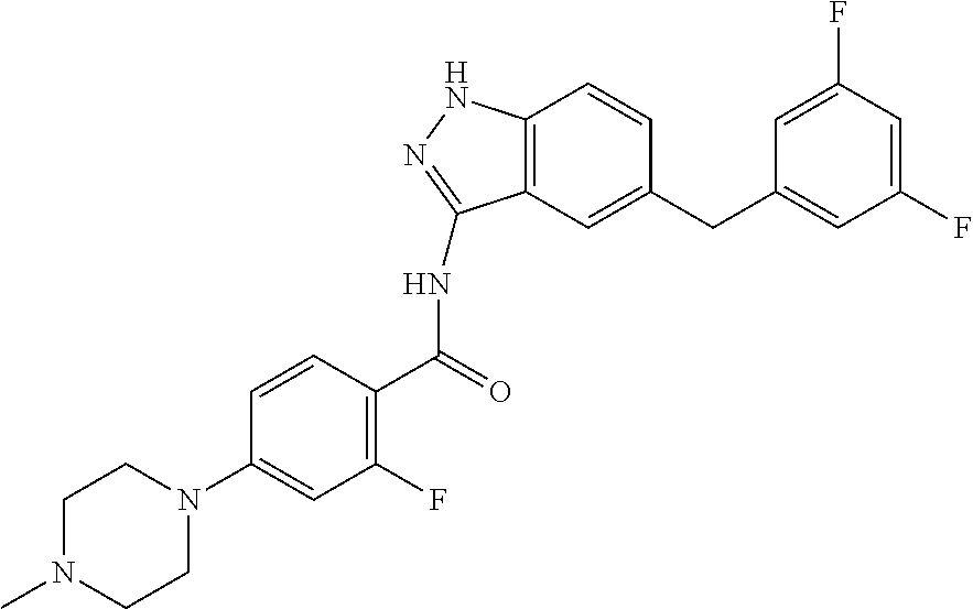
C1(N2CCN(C)CC2)=CC(F)=C(C(=O)NC2=NNC3=C2C=C(CC2=CC(F)=CC(F)=C2)C=C3)C=C1
